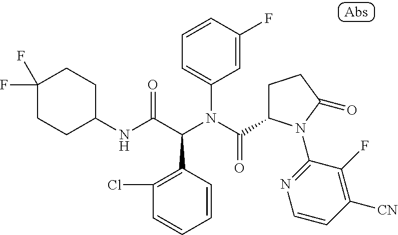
C1(NC(C(N(C(=O)C2CCC(=O)N2C2=NC=CC([CN])=C2F)C2=CC=CC(F)=C2)C2=C(Cl)C=CC=C2)=O)CCC(F)(F)CC1
